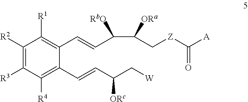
C1(C=CC(C([ORa])C[Z]C([A])=O)[RbO])=C([R1])C([R2])=C([R3])C([R4])=C1C=CC(C[W])[ORc]
